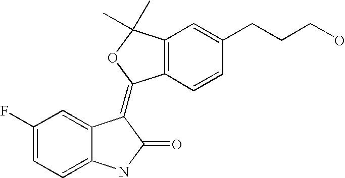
C12=C(C=CC(CCCO)=C1)C(=C1C3=CC(F)=CC=C3NC1=O)OC2(C)C
